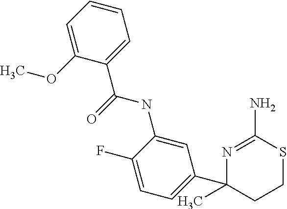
N1=C(N)SCCC1(C1=CC=C(F)C(NC(=O)C2=CC=CC=C2OC)=C1)C
